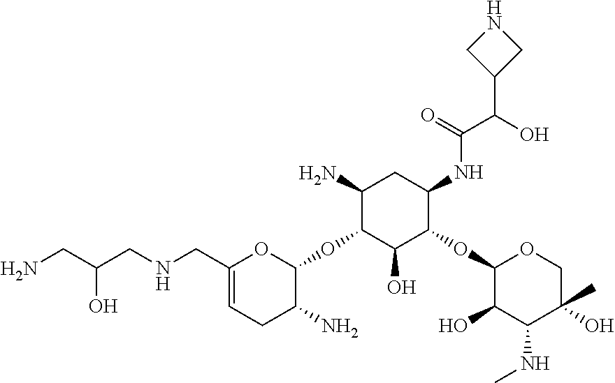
C1(N)C(OC2OC(CNCC(CN)O)=CCC2N)C(O)C(OC2C(O)C(NC)C(C)(O)CO2)C(NC(C(O)C2CNC2)=O)C1
